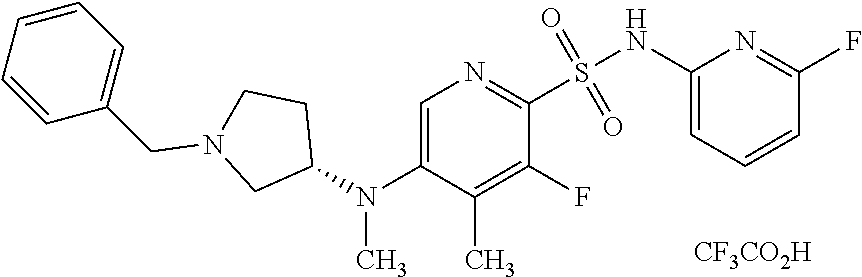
C1(N(C2=CN=C(S(=O)(=O)NC3=CC=CC(F)=N3)C(F)=C2C)C)CCN(CC2=CC=CC=C2)C1.[CF3CO2H]
